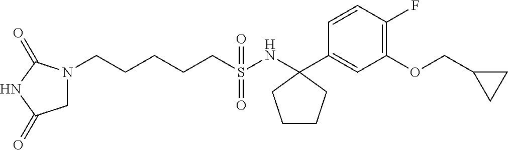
C1=CC(F)=C(OCC2CC2)C=C1C1(NS(CCCCCN2CC(=O)NC2=O)(=O)=O)CCCC1
